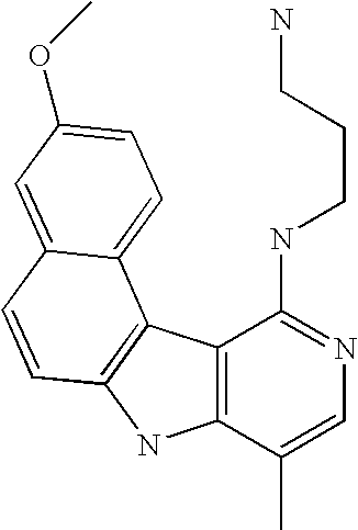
C12=C(C(C)=CN=C1NCCCN)NC1=C2C2=CC=C(OC)C=C2C=C1
